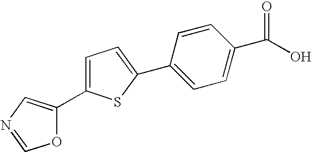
C1=C(C2=CN=CO2)SC(C2=CC=C(C(O)=O)C=C2)=C1
